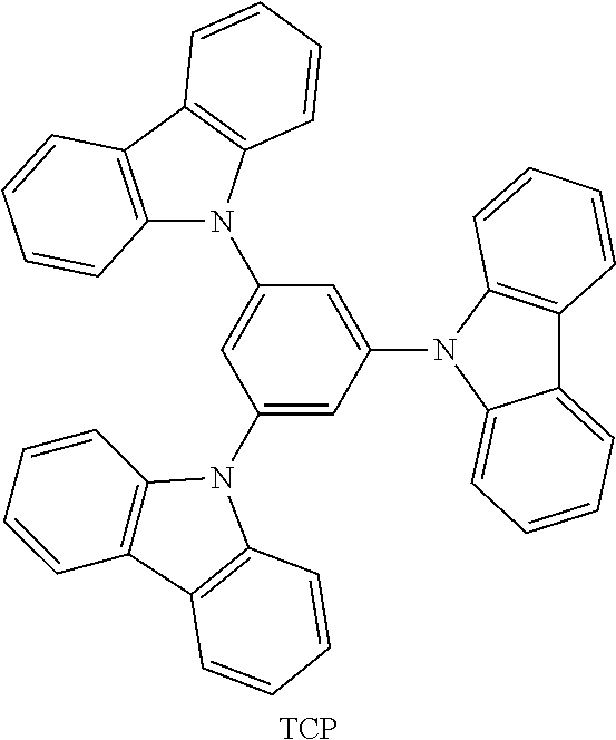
C1=C(N2C3=CC=CC=C3C3=C2C=CC=C3)C=C(N2C3=C(C=CC=C3)C3=C2C=CC=C3)C=C1N1C2=C(C=CC=C2)C2=C1C=CC=C2.[TCP]
